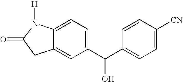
C12=CC(C(C3=CC=C([CN])C=C3)O)=CC=C1N([H])C(=O)C2
